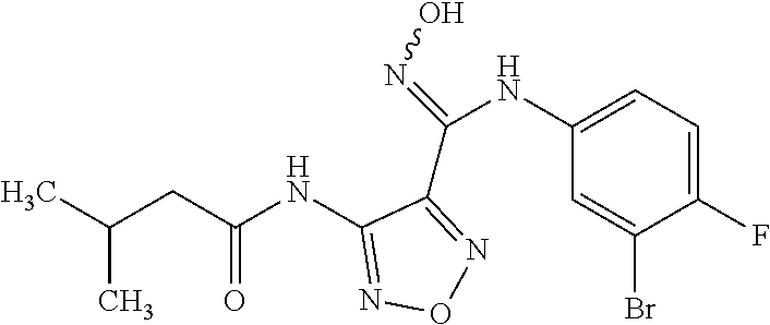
C1(NC(CC(C)C)=O)=NON=C1C(=NO)NC1=CC=C(F)C(Br)=C1
